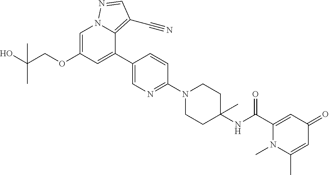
C1=C(OCC(O)(C)C)C=C(C2=CN=C(N3CCC(NC(C4=CC(=O)C=C(C)N4C)=O)(C)CC3)C=C2)C2=C(C#N)C=NN12
